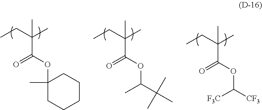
CCC(C)(C)C(=O)OC([F3C])[CF3].CCC(C)(C)C(=O)OC(C)C(C)(C)C.CCC(C)(C)C(=O)OC1(C)CCCCC1
